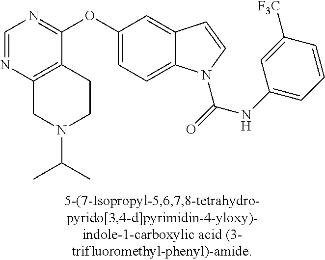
C1=NC2=C(C(OC3=CC=C4C(=C3)C=CN4C(=O)NC3=CC=CC([F3C])=C3)=N1)CCN(C(C)C)C2
